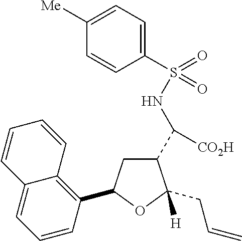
C1=CC(C2CC(C(NS(C3=CC=C([Me])C=C3)(=O)=O)[CO2H])C(CC=C)([H])O2)=C2C(=C1)C=CC=C2
